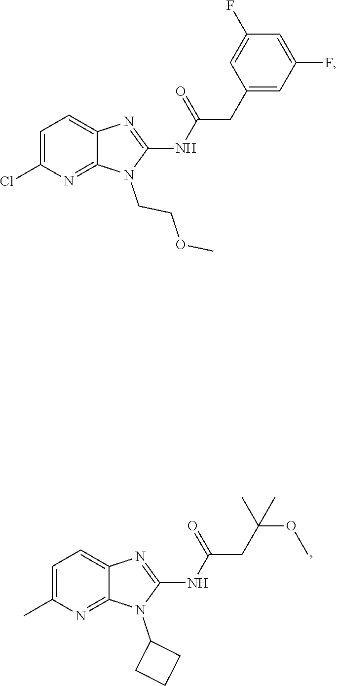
N(C1=NC2=CC=C(Cl)N=C2N1CCOC)C(CC1=CC(F)=CC(F)=C1)=O.N(C1=NC2=CC=C(C)N=C2N1C1CCC1)C(CC(OC)(C)C)=O
